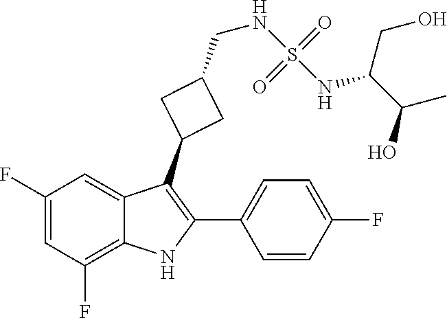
C1(F)=CC(F)=C2C(=C1)C(C1CC(CNS(=O)(=O)NC(C(C)O)CO)C1)=C(C1=CC=C(F)C=C1)N2
